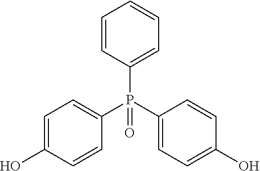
C1=CC(P(C2=CC=C(O)C=C2)(C2=CC=C(O)C=C2)=O)=CC=C1
